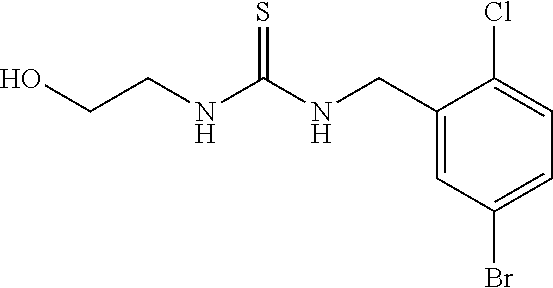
C1(CNC(NCCO)=S)=CC(Br)=CC=C1Cl
